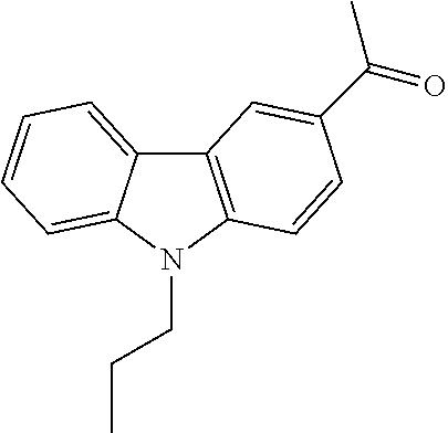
C12=CC=CC=C1N(CCC)C1=C2C=C(C(=O)C)C=C1
